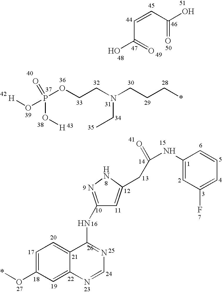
C(CCN(CCOP(O[H])(O[H])=O)CC)*.C(C(=O)O)=CC(=O)O.C1=C(O*)C=C2C(=C1)C(NC1=NNC(CC(=O)NC3=CC(F)=CC=C3)=C1)=NC=N2
